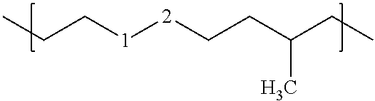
CCC[1][2]CCC(CC)C
